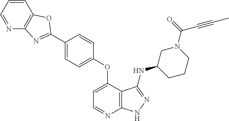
C1(C2=NC3=C(C=CC=N3)O2)=CC=C(OC2=CC=NC3=C2C(NC2CCCN(C(C#CC)=O)C2)=NN3)C=C1
